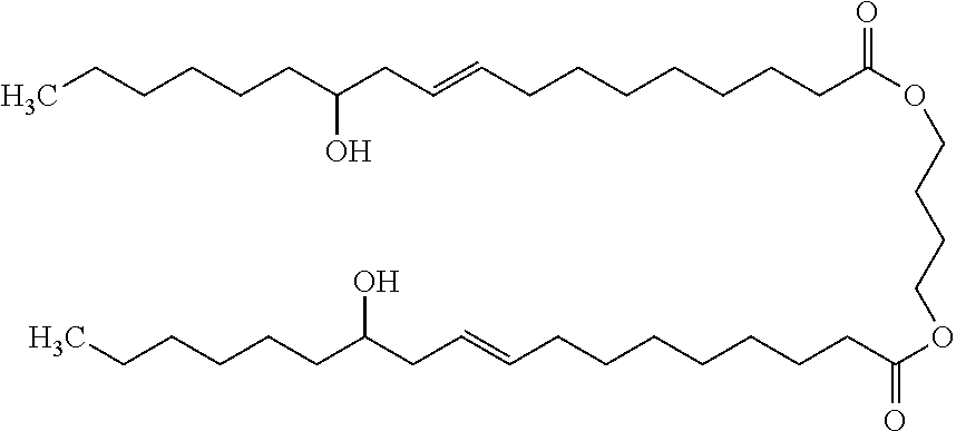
CCCCCCC(CC=CCCCCCCCC(OCCCCOC(CCCCCCCC=CCC(CCCCCC)O)=O)=O)O
